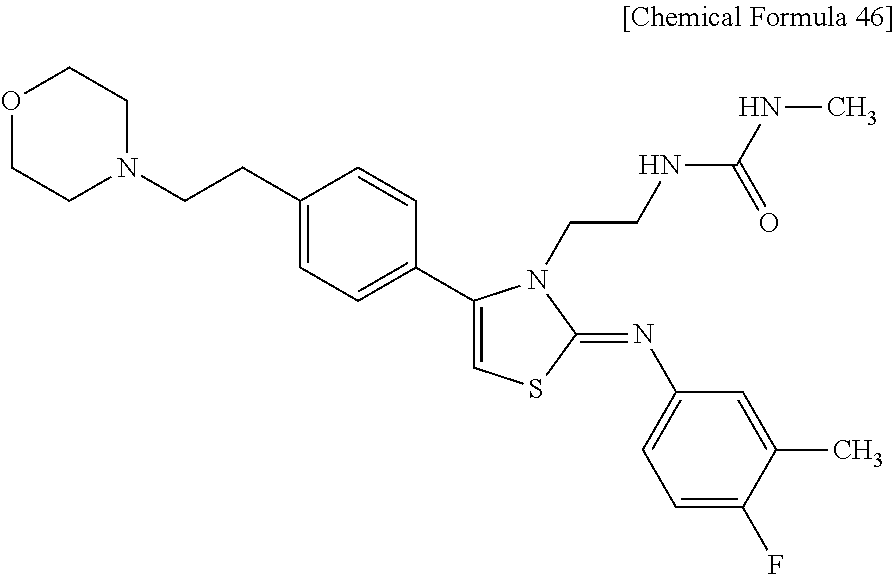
O1CCN(CCC2=CC=C(C3=CSC(=NC4=CC=C(F)C(C)=C4)N3CCNC(=O)NC)C=C2)CC1
